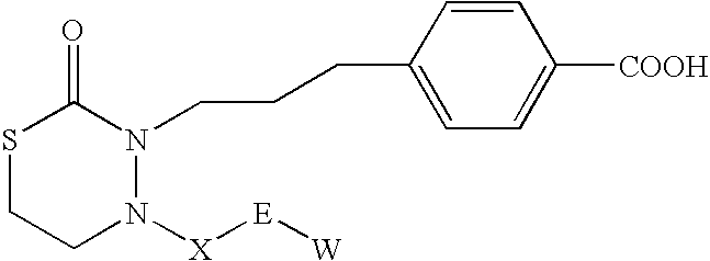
S1CCN([X][E][W])N(CCCC2=CC=C([COOH])C=C2)C1=O
